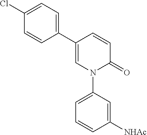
C1(C2=CC=C(Cl)C=C2)=CN(C2=CC=CC([NHAc])=C2)C(=O)C=C1
